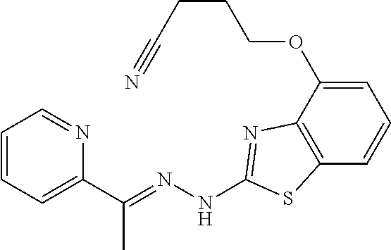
C1=CC=C(C(=NNC2=NC3=C(C=CC=C3OCCCC#N)S2)C)N=C1
